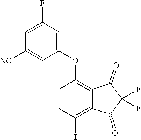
C1=C(F)C=C(OC2=C3C(=C(I)C=C2)S(=O)C(F)(F)C3=O)C=C1[NC]
